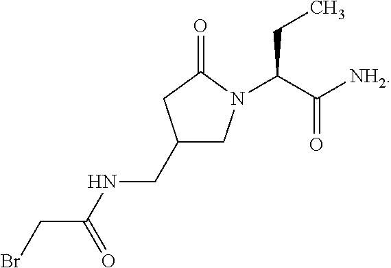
C1(CNC(CBr)=O)CN(C(C([NH2])=O)CC)C(=O)C1
